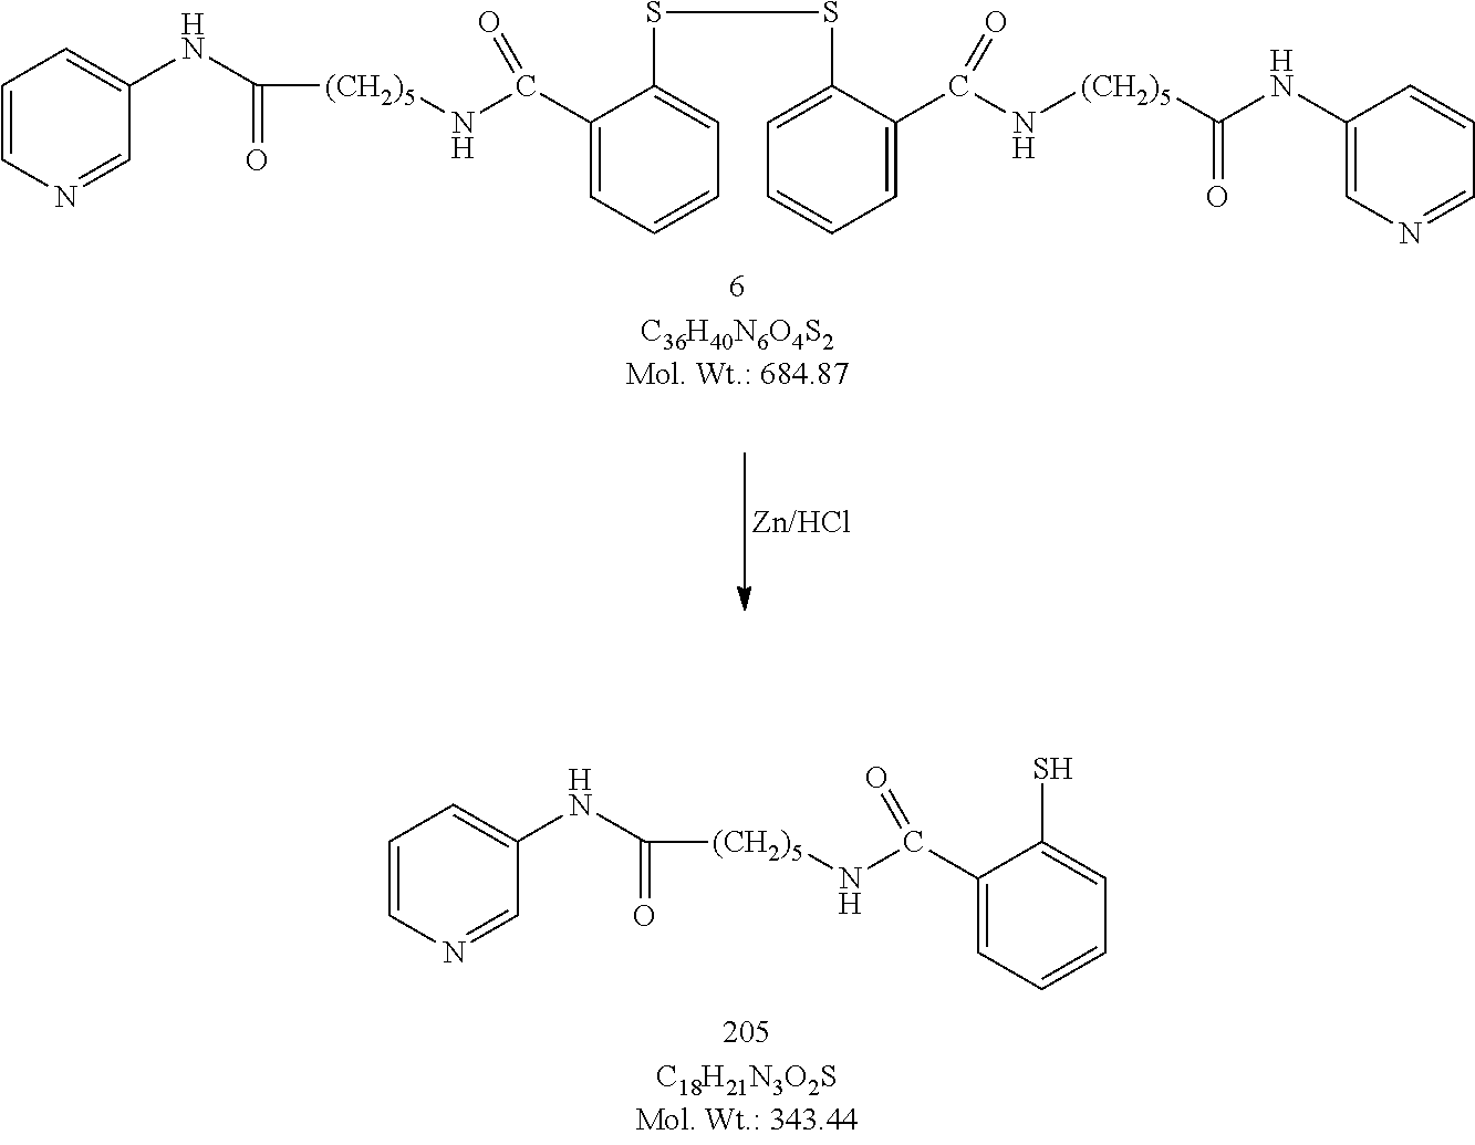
C1=CN=CC(NC(=O)[(CH2)5]NC(C2=CC=CC=C2S)=O)=C1.C1=CN=CC(NC(=O)[(CH2)5]NC(C2=CC=CC=C2SSC2=CC=CC=C2C(N[(CH2)5]C(NC2=CN=CC=C2)=O)=O)=O)=C1
